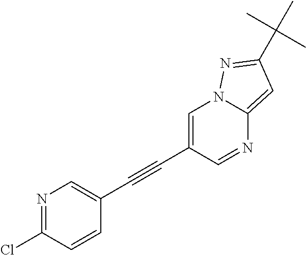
N1=C(Cl)C=CC(C#CC2=CN3C(=CC(C(C)(C)C)=N3)N=C2)=C1
